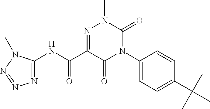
N1(C2=CC=C(C(C)(C)C)C=C2)C(=O)N(C)N=C(C(NC2=NN=NN2C)=O)C1=O
